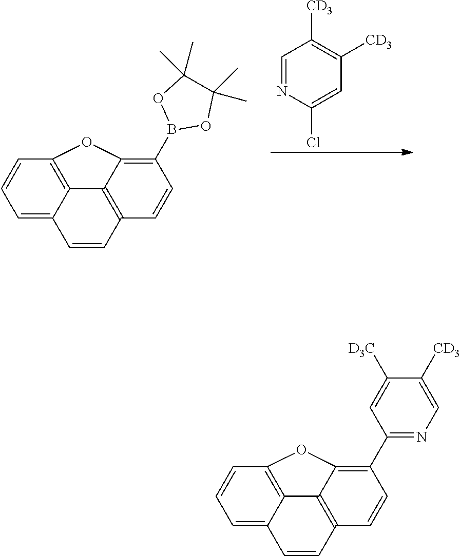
C1=C2C3=C(C=C1)OC1=C(B4OC(C)(C)C(C)(C)O4)C=CC(=C31)C=C2.C1=NC(Cl)=CC([CD3])=C1[CD3].C1=C2C3=C(C=C1)OC1=C(C4=NC=C([CD3])C([D3C])=C4)C=CC(=C31)C=C2
